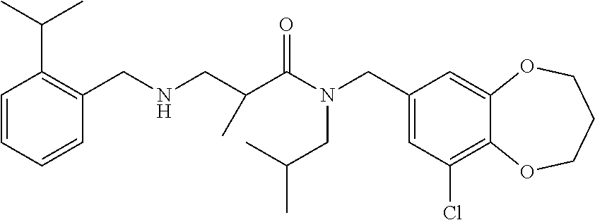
C1(CN(C(=O)C(CNCC2=C(C(C)C)C=CC=C2)C)CC(C)C)=CC(Cl)=C2C(=C1)OCCCO2
